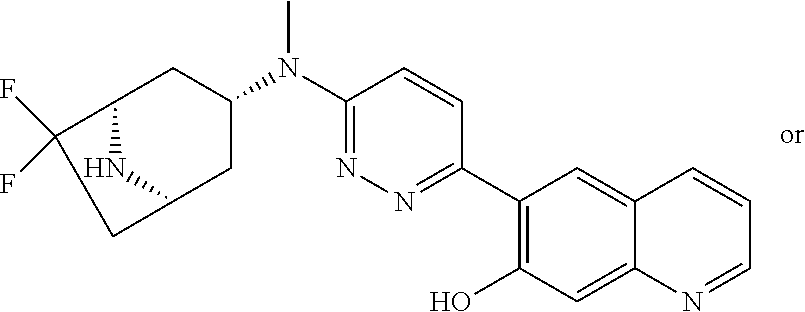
C1(C2=NN=C(N(C3CC4NC(C3)CC4(F)F)C)C=C2)=C(O)C=C2C(=C1)C=CC=N2
